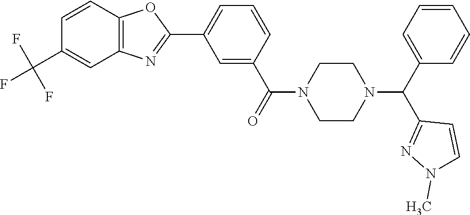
C1=C(C(=O)N2CCN(C(C3=CC=CC=C3)C3=NN(C)C=C3)CC2)C=CC=C1C1=NC2=C(O1)C=CC(C(F)(F)F)=C2
